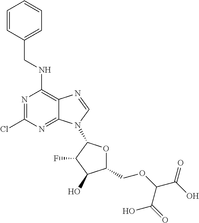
N1=C(Cl)N=C2C(=C1NCC1=CC=CC=C1)N=CN2C1OC(COC(C(O)=O)C(=O)O)C(O)C1F
